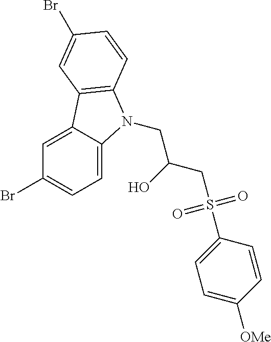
C1(Br)=CC=C2C(=C1)C1=C(N2CC(CS(C2=CC=C([OMe])C=C2)(=O)=O)O)C=CC(Br)=C1
